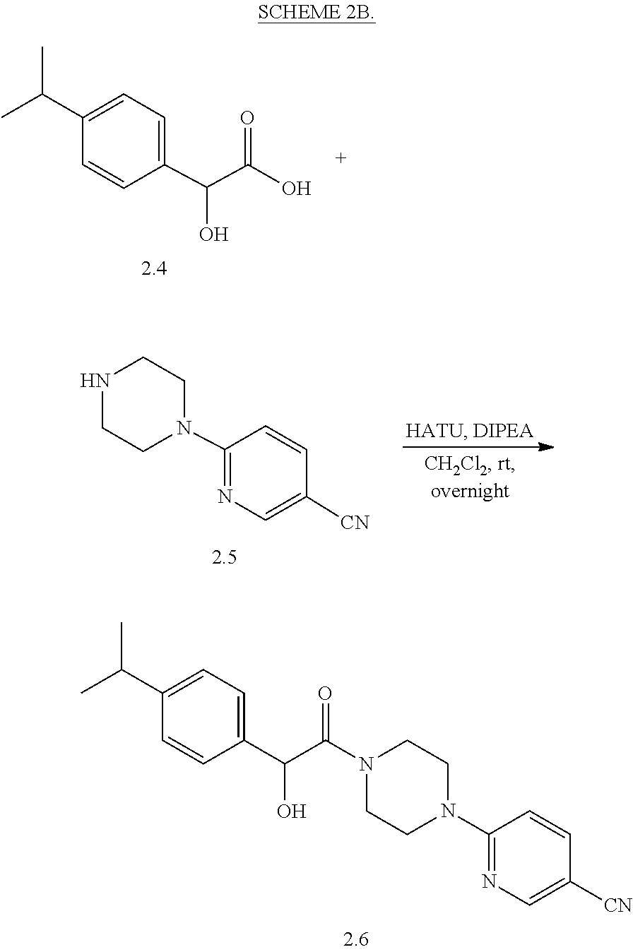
C1(C(C(N2CCN(C3=NC=C([CN])C=C3)CC2)=O)O)=CC=C(C(C)C)C=C1.C(C1=CC=C(C(C)C)C=C1)(C(=O)O)O.N1(C2=NC=C([CN])C=C2)CCNCC1
